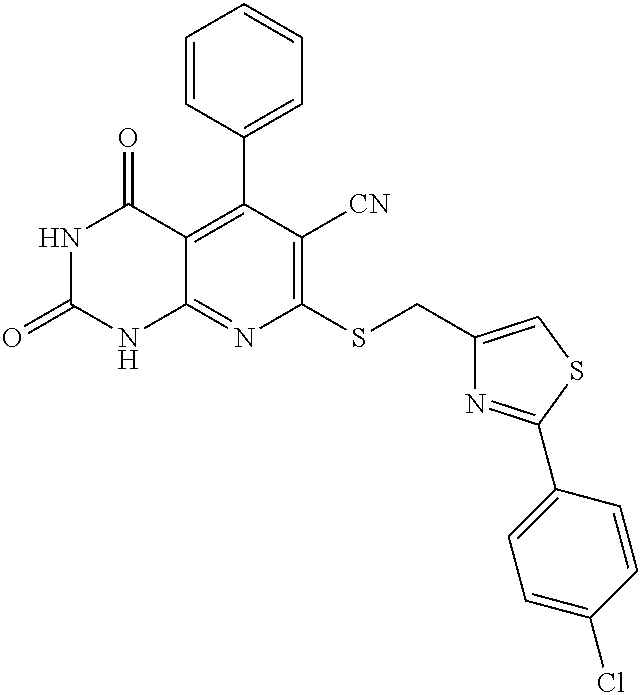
N1C(=O)NC2=NC(SCC3=CSC(C4=CC=C(Cl)C=C4)=N3)=C([CN])C(C3=CC=CC=C3)=C2C1=O
